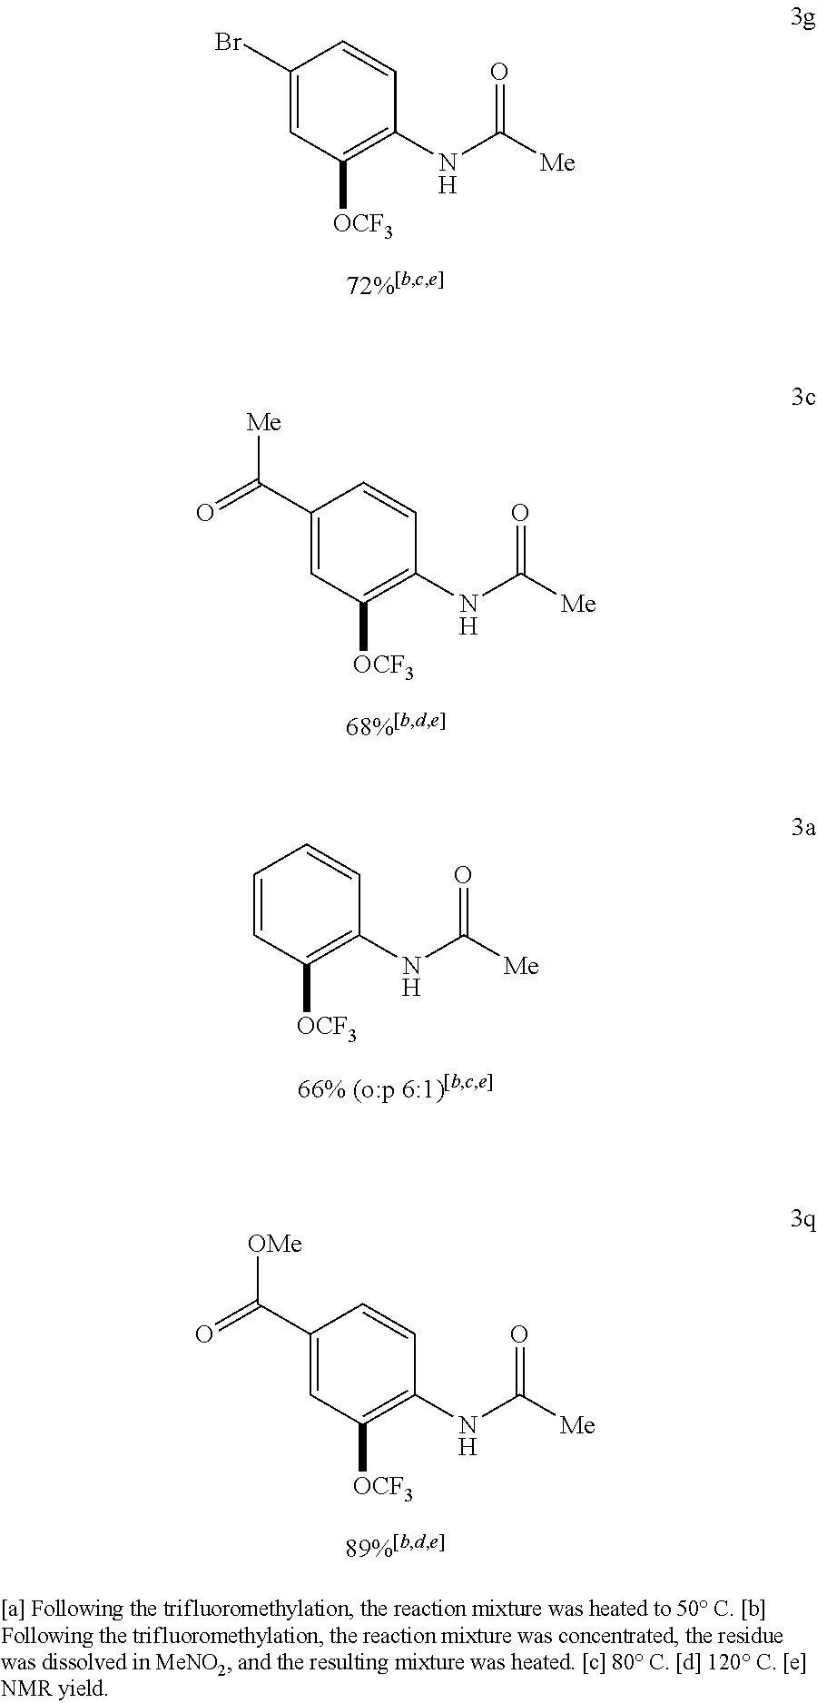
C1([OCF3])=C(NC([Me])=O)C=CC(Br)=C1.C1([OCF3])=C(NC([Me])=O)C=CC(C(=O)[Me])=C1.C1([OCF3])=C(NC([Me])=O)C=CC=C1.C1([OCF3])=C(NC([Me])=O)C=CC(C(=O)[OMe])=C1
